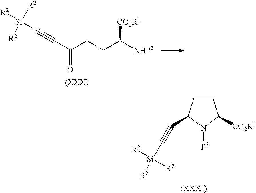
C1CC(C#C[Si]([R2])([R2])[R2])N([P2])C1[CO2R1].C(CCC([NHP2])[CO2R1])(=O)C#C[Si]([R2])([R2])[R2]
